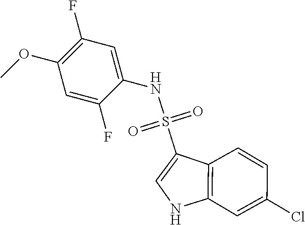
N(S(=O)(=O)C1=CNC2=C1C=CC(Cl)=C2)C1=CC(F)=C(OC)C=C1F
